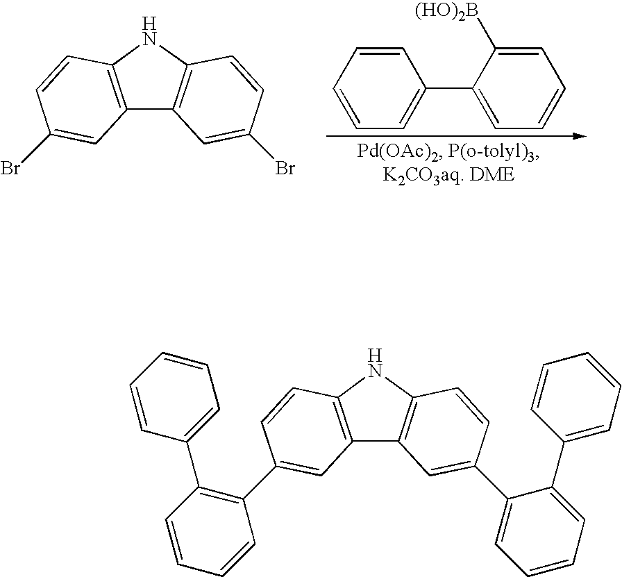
C12=C(NC3=C1C=C(Br)C=C3)C=CC(Br)=C2.C1(C2=CC=CC=C2)=CC=CC=C1[(HO)2B].C12=C(NC3=C1C=C(C1=CC=CC=C1C1=CC=CC=C1)C=C3)C=CC(C1=C(C3=CC=CC=C3)C=CC=C1)=C2
